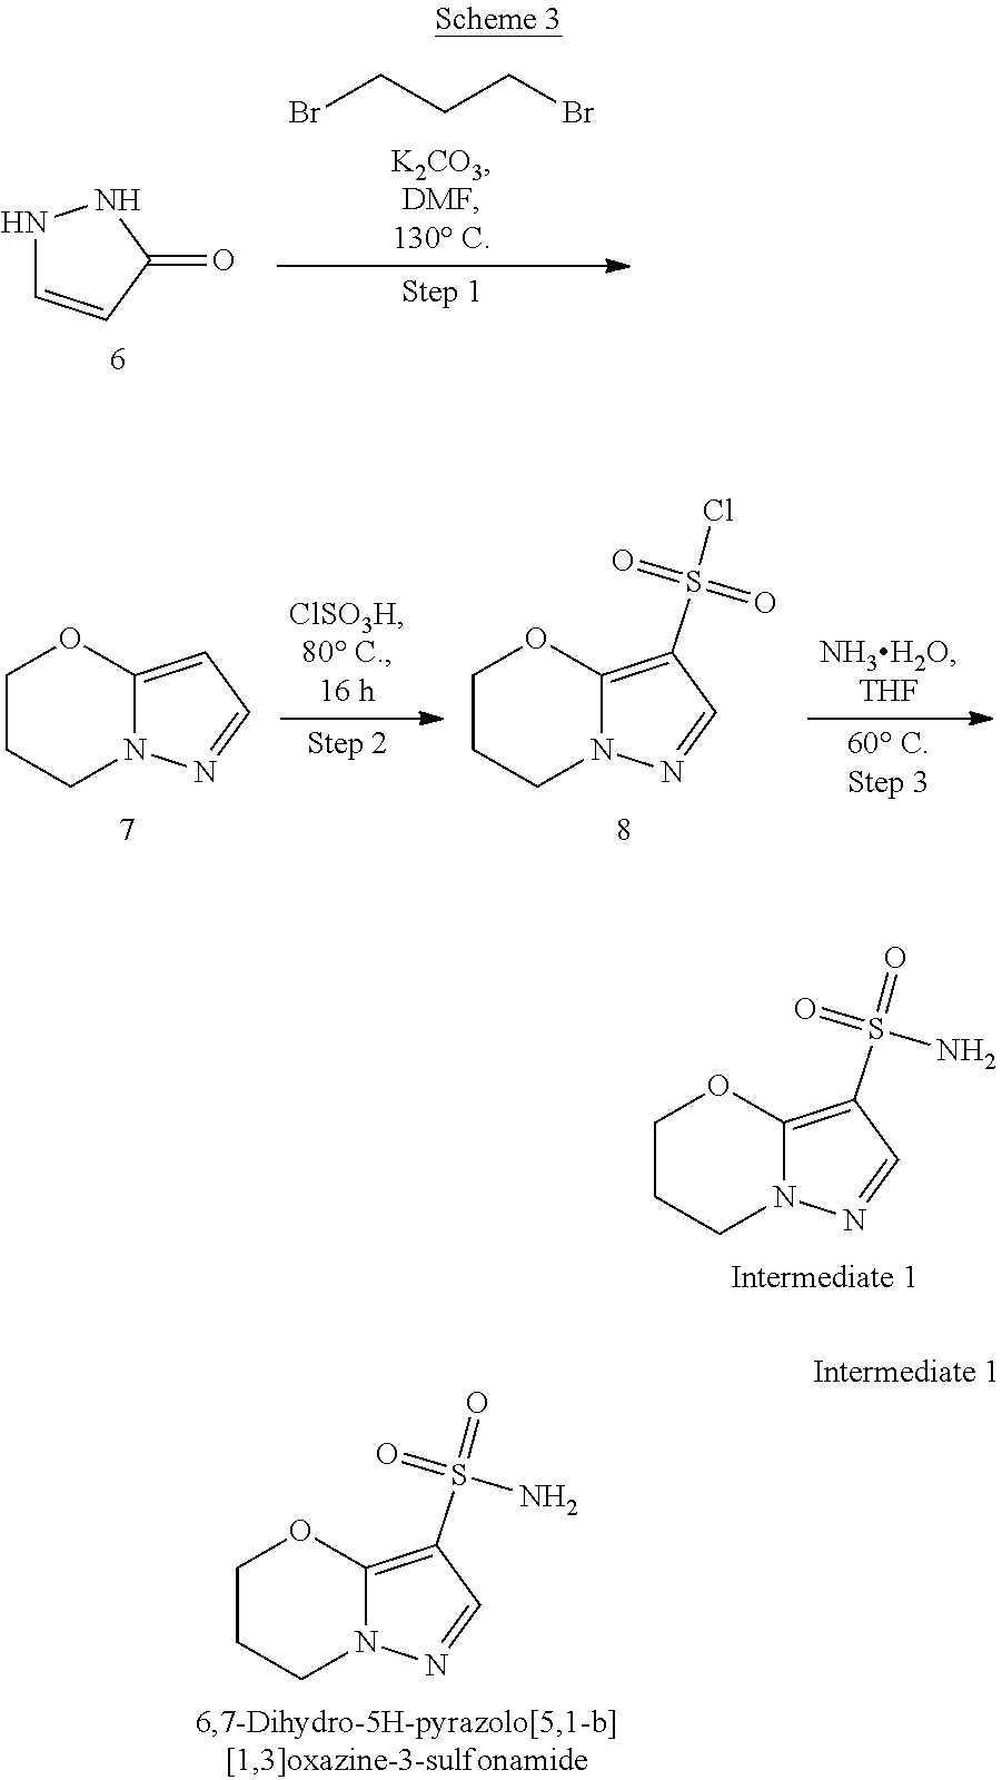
C1(=O)NNC=C1.BrCCCBr.C1=NN2C(=C1)OCCC2.C1=NN2C(=C1S(Cl)(=O)=O)OCCC2.C1=NN2C(=C1S(=O)(N)=O)OCCC2.C1=NN2C(=C1S(=O)(N)=O)OCCC2
